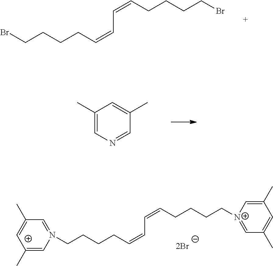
BrCCCCC=CC=CCCCCBr.C1(C)=CN=CC(C)=C1.[2Br].C(CCCC=CC=CCCCC[N+]1=CC(C)=CC(C)=C1)N1=CC(C)=CC(C)=C1
